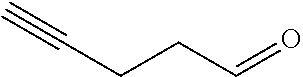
C(CC=O)C#C
